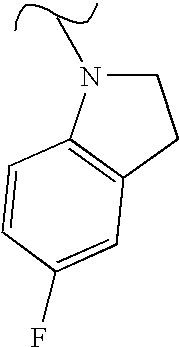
C1N(C)C2=C(C1)C=C(F)C=C2
